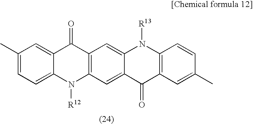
C1(C)=CC=C2C(=C1)C(=O)C1=C(N2[R12])C=C2C(=C1)N([R13])C1=C(C2=O)C=C(C)C=C1
